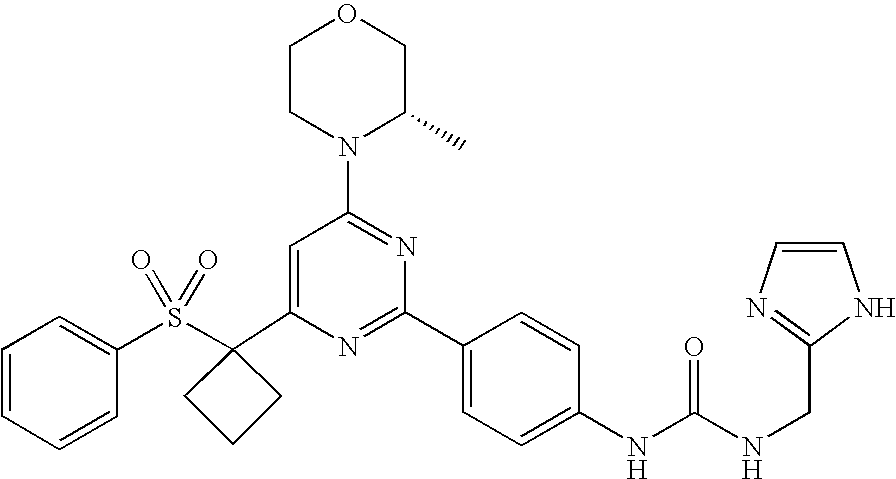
C1(C2(S(=O)(=O)C3=CC=CC=C3)CCC2)=CC(N2C(C)COCC2)=NC(C2=CC=C(NC(=O)NCC3=NC=CN3)C=C2)=N1
